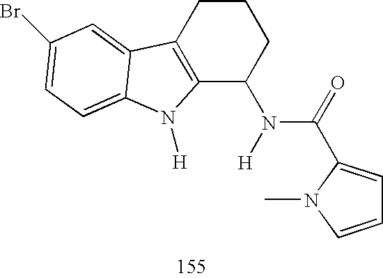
C12=C(CCCC1N(C(=O)C1=CC=CN1C)[H])C1=CC(Br)=CC=C1N2[H]
